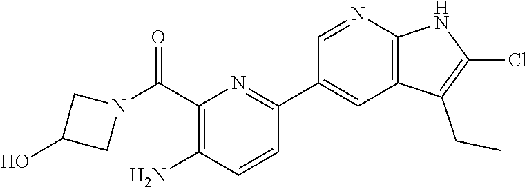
C1(C(N2CC(O)C2)=O)=C(N)C=CC(C2=CC3=C(N=C2)NC(Cl)=C3CC)=N1
